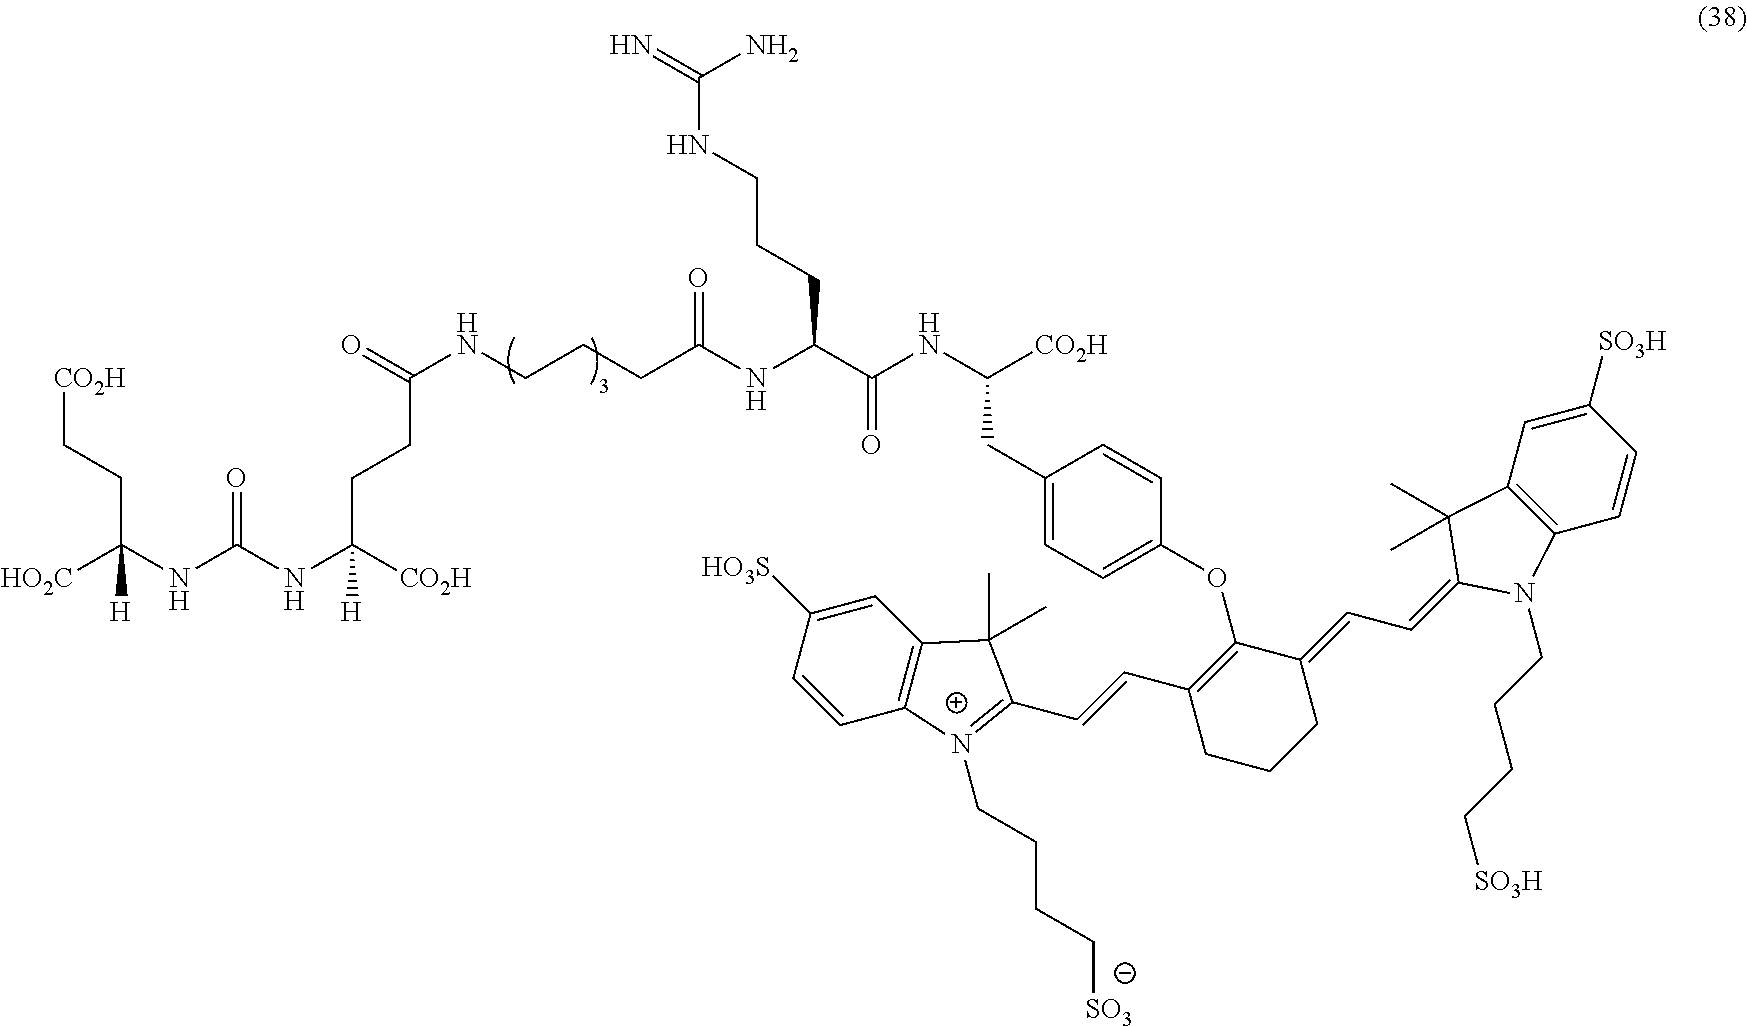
[HO2C]C(NC(NC([CO2H])(CCC(NCCCC(NC(C(NC([CO2H])CC1=CC=C(OC2=C(C=CC3=[N+](CCCC[SO3])C4=C(C3(C)C)C=C([HO3S])C=C4)CCCC2=CC=C2N(CCCC[SO3H])C3=C(C2(C)C)C=C([SO3H])C=C3)C=C1)=O)CCCNC(=N)N)=O)=O)[H])=O)(CC[CO2H])[H]
